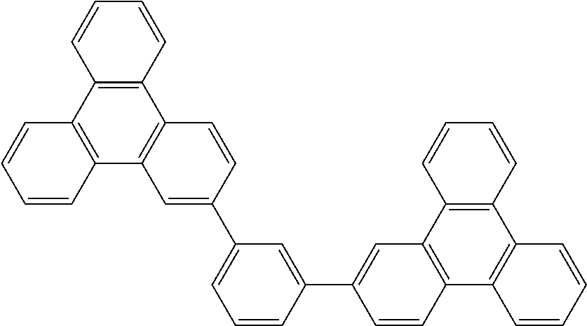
C1=CC(C2=CC3=C(C=C2)C2=C(C4=C3C=CC=C4)C=CC=C2)=CC(C2=CC3=C(C=C2)C2=C(C4=C3C=CC=C4)C=CC=C2)=C1
